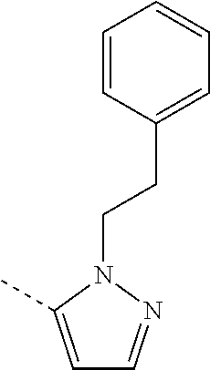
C1=C(C)N(CCC2=CC=CC=C2)N=C1
